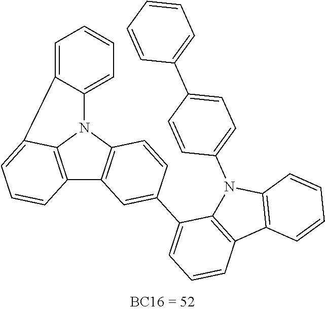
C12=C3N(C4=C1C=C(C1=CC=CC5=C1N(C1=CC=C(C6=CC=CC=C6)C=C1)C1=C5C=CC=C1)C=C4)C1=CC=CC=C1C3=CC=C2
